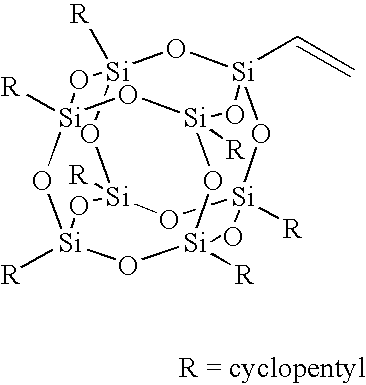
[R][Si]12O[Si]3(C=C)O[Si]4([R])O[Si]([R])(O1)O[Si]1([R])O[Si]([R])(O[Si]([R])(O[Si]([R])(O1)O2)O3)O4
